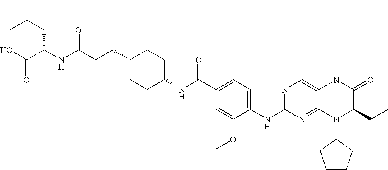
OC(C(NC(CCC1CCC(NC(C2=CC=C(NC3=NC=C4C(=N3)N(C3CCCC3)C(CC)C(=O)N4C)C(OC)=C2)=O)CC1)=O)CC(C)C)=O
